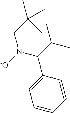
C1=CC(C(C(C)C)N([-O])CC(C)(C)C)=CC=C1
